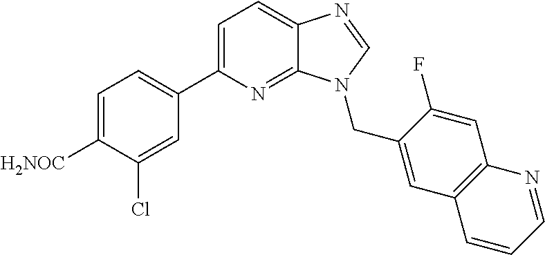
C1=C(C2=CC=C([H2NOC])C(Cl)=C2)N=C2C(=C1)N=CN2CC1=CC2=C(C=C1F)N=CC=C2
